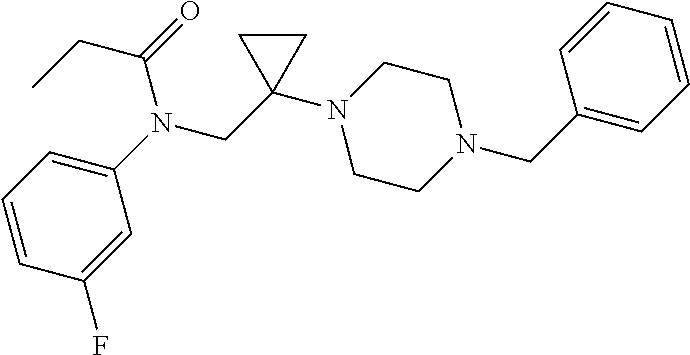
C1=C(N(CC2(N3CCN(CC4=CC=CC=C4)CC3)CC2)C(CC)=O)C=C(F)C=C1
